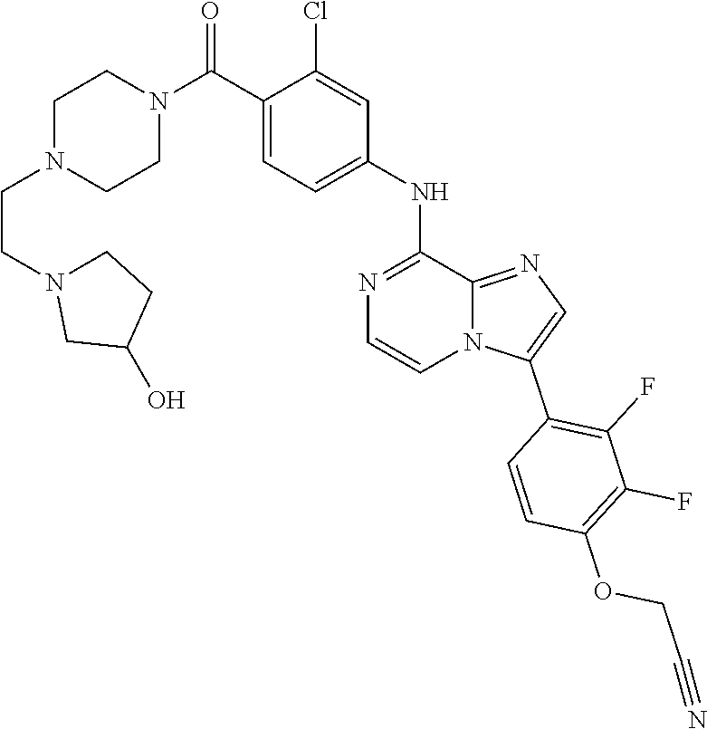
C1N(CCN2CCC(O)C2)CCN(C(C2=CC=C(NC3=NC=CN4C3=NC=C4C3=C(F)C(F)=C(OCC#N)C=C3)C=C2Cl)=O)C1
